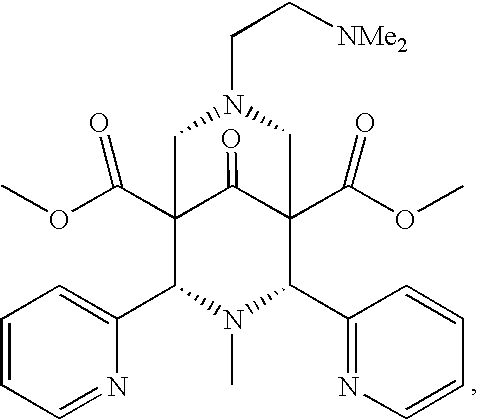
C1=CC=NC(C2N(C)C(C3=NC=CC=C3)C3(C(OC)=O)C(=O)C2(C(OC)=O)CN(CC[NMe2])C3)=C1
